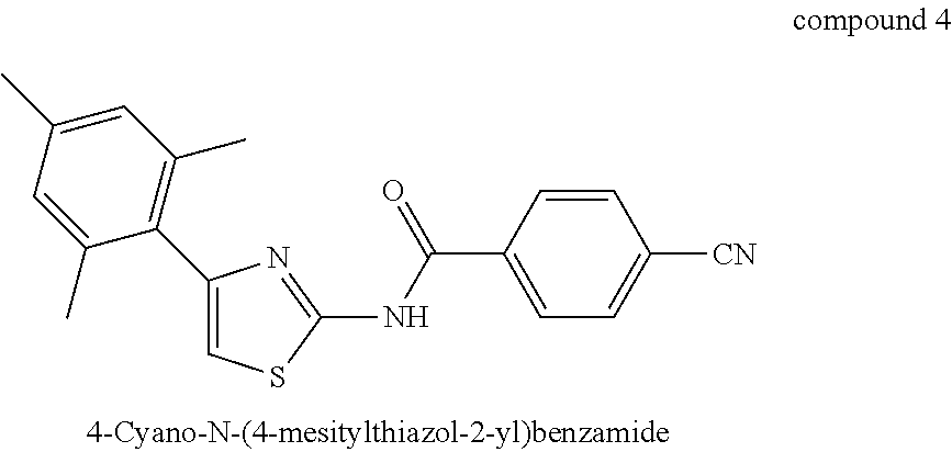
C1(C2=C(C)C=C(C)C=C2C)=CSC(NC(C2=CC=C([CN])C=C2)=O)=N1
